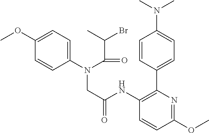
C1=C(OC)C=CC(N(CC(NC2=C(C3=CC=C(N(C)C)C=C3)N=C(OC)C=C2)=O)C(=O)C(Br)C)=C1
